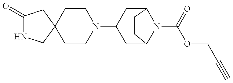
C1(=O)NCC2(C1)CCN(C1CC3N(C(=O)OCC#C)C(C1)CC3)CC2
